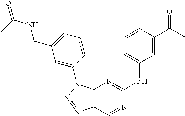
C12=C(N(C3=CC(CNC(=O)C)=CC=C3)N=N1)N=C(NC1=CC=CC(C(C)=O)=C1)N=C2
